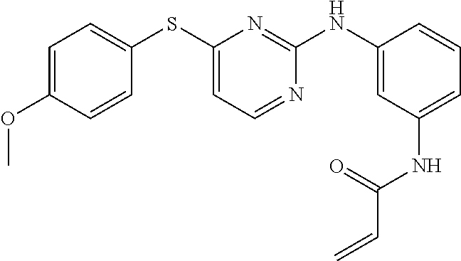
C1=C(OC)C=CC(SC2=CC=NC(NC3=CC(NC(=O)C=C)=CC=C3)=N2)=C1
